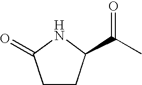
C1CC(C(C)=O)NC1=O
